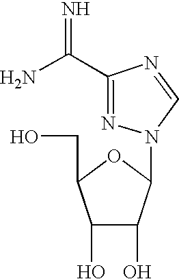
C1(O)C(O)C(N2N=C(C(N)=N)N=C2)OC1CO
